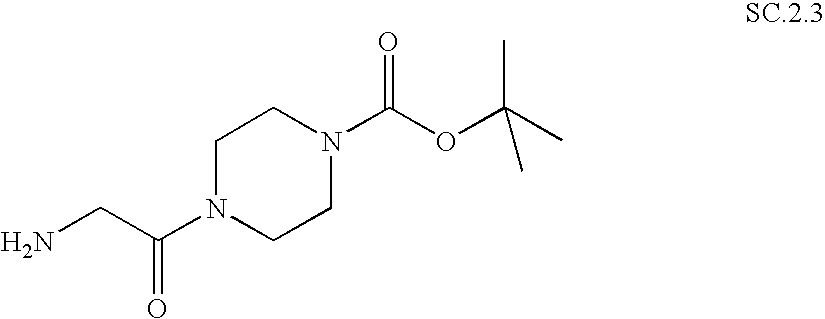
NCC(N1CCN(C(OC(C)(C)C)=O)CC1)=O
